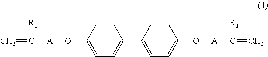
[A](OC1=CC=C(C2=CC=C(O[A]C([R1])=C)C=C2)C=C1)C(=C)[R1]
